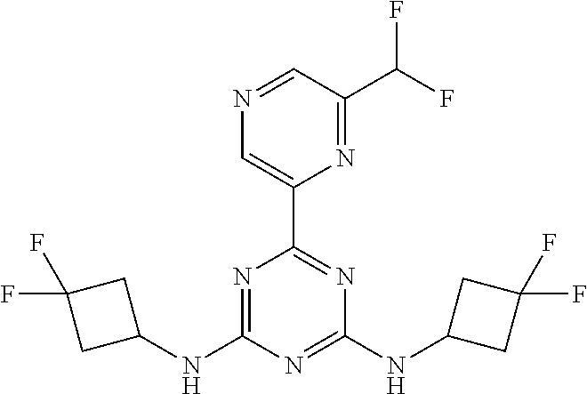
N1=C(NC2CC(F)(F)C2)N=C(NC2CC(F)(F)C2)N=C1C1=CN=CC(C(F)F)=N1
